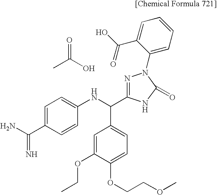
CC(O)=O.C1=C(C(=N)N)C=CC(NC(C2=CC=C(OCCOC)C(OCC)=C2)C2=NN(C3=CC=CC=C3C(=O)O)C(=O)N2)=C1
